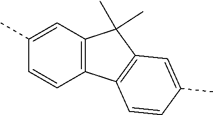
C1(C)=CC2=C(C=C1)C1=C(C2(C)C)C=C(C)C=C1
